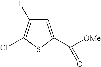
C1=C(C([OMe])=O)SC(Cl)=C1I
